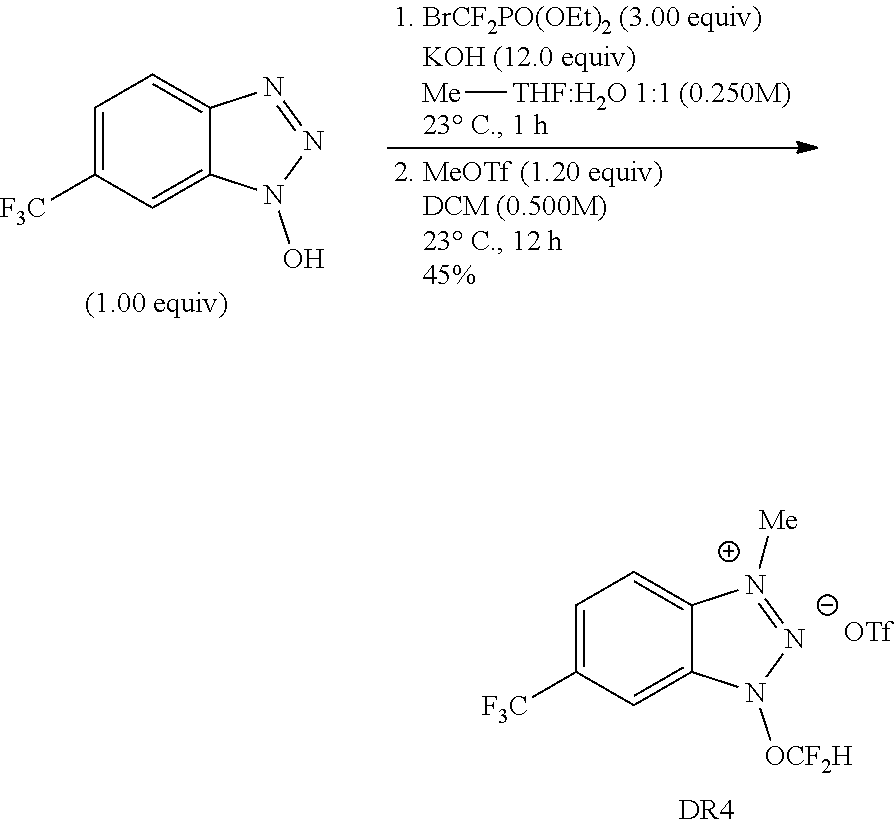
C1=C([F3C])C=C2C(=C1)[N+]([Me])=[N-]N2[OCF2H].[DR4].C1=C([F3C])C=C2C(=C1)N=NN2O.[Me][THF:H2O 1:1 (0.250M)]
